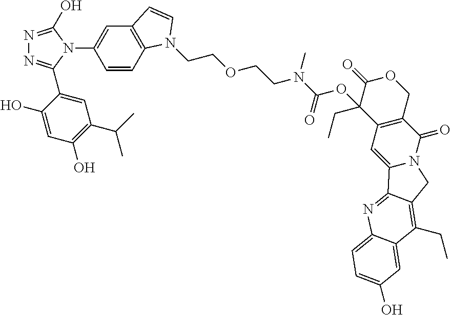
N1=C(O)N(C2=CC3=C(C=C2)N(CCOCCN(C(=O)OC2(CC)C4=C(COC2=O)C(=O)N2C(=C4)C4=NC5=CC=C(O)C=C5C(CC)=C4C2)C)C=C3)C(C2=CC(C(C)C)=C(O)C=C2O)=N1
